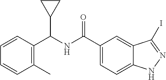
C1(C(NC(C2=CC=C3C(=C2)C(I)=NN3)=O)C2CC2)=C(C)C=CC=C1
